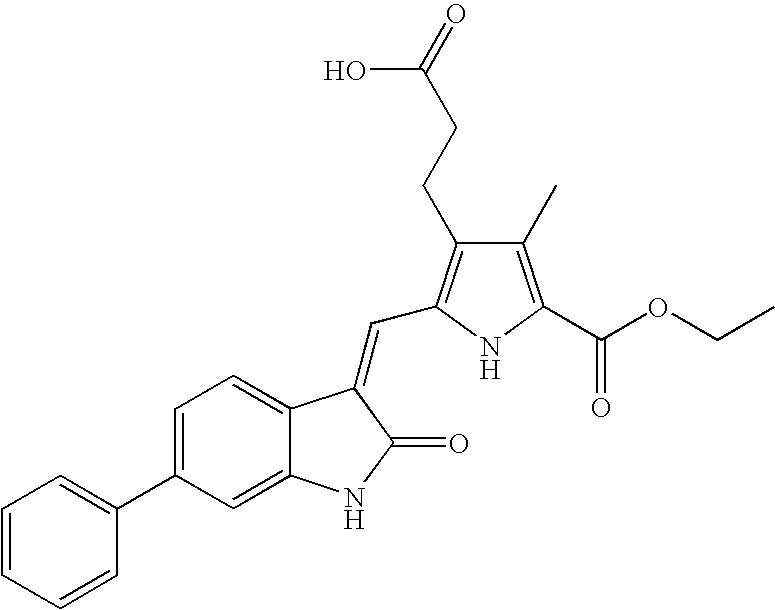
C1=C(C2=CC=CC=C2)C=C2C(=C1)C(=CC1=C(CCC(=O)O)C(C)=C(C(OCC)=O)N1)C(=O)N2
